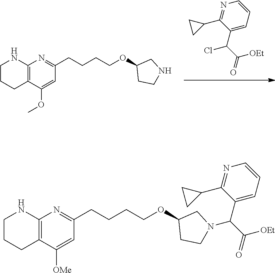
ClC(C([OEt])=O)C1=CC=CN=C1C1CC1.C12=C(CCCN1)C(OC)=CC(CCCCOC1CCNC1)=N2.C12=C(CCCN1)C([OMe])=CC(CCCCOC1CCN(C(C([OEt])=O)C3=CC=CN=C3C3CC3)C1)=N2
